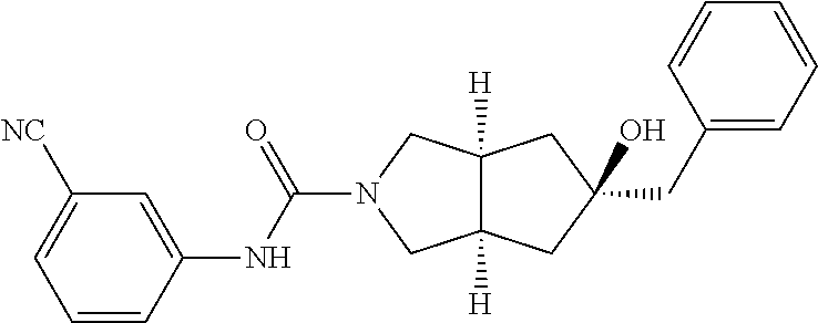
C(N1CC2([H])C([H])(C1)CC(CC1=CC=CC=C1)(O)C2)(=O)NC1=CC([NC])=CC=C1
